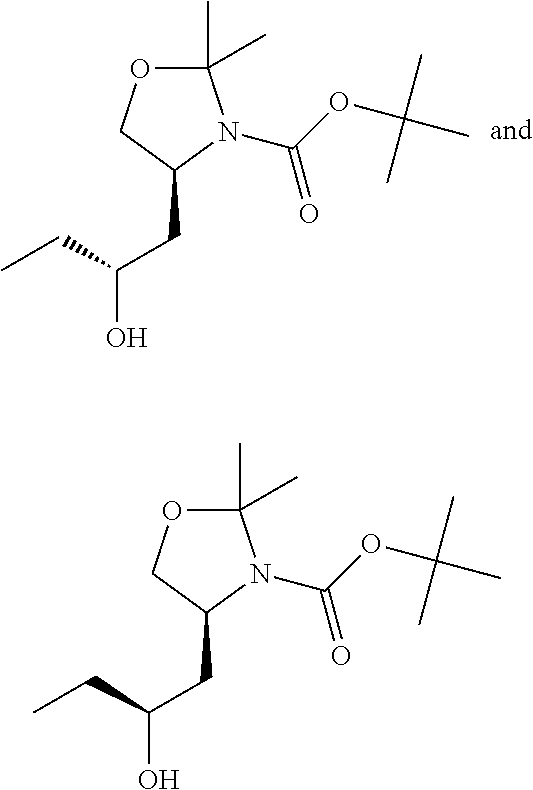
C1(C)(C)OCC(CC(O)CC)N1C(OC(C)(C)C)=O.C1(C)(C)OCC(CC(O)CC)N1C(OC(C)(C)C)=O
